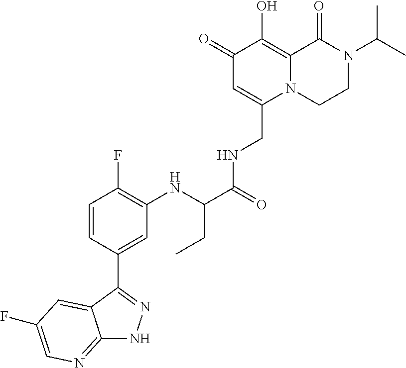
C1(=O)C=C(CNC(C(CC)NC2=C(F)C=CC(C3=NNC4=NC=C(F)C=C34)=C2)=O)N2C(=C1O)C(=O)N(C(C)C)CC2
